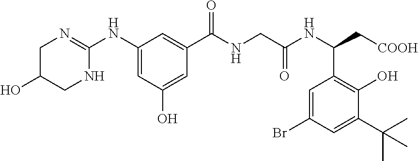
C1(NC2=NCC(O)CN2)=CC(O)=CC(C(NCC(NC(C2=C(O)C(C(C)(C)C)=CC(Br)=C2)C[COOH])=O)=O)=C1
